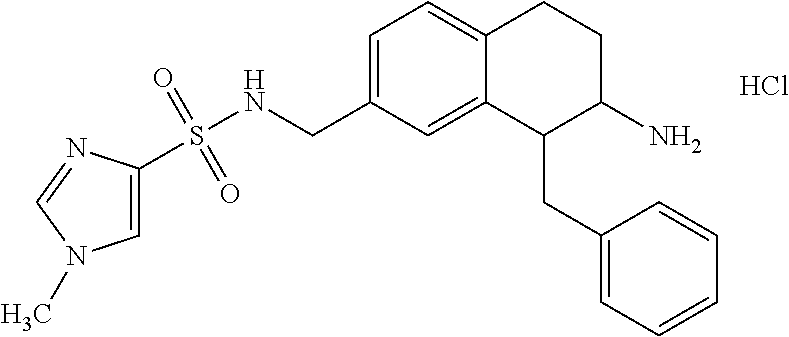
Cl.C1=C(CNS(=O)(=O)C2=CN(C)C=N2)C=C2C(=C1)CCC(N)C2CC1=CC=CC=C1
